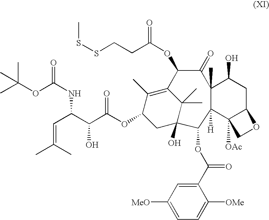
CC(OC(NC(C(C(OC1CC2(O)C(C)(C)C(=C1C)C(OC(CCSSC)=O)C(=O)C1(C)C([H])(C3([OAc])C(CC1O)OC3)C2OC(C1=CC([MeO])=CC=C1[OMe])=O)=O)O)C=C(C)C)=O)(C)C
